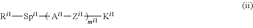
[Ri1][Spi1][Ai1][Zi1][Ki1]
